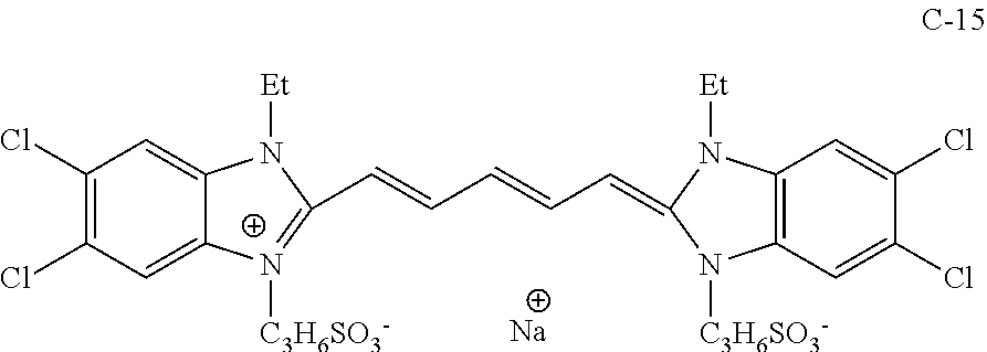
C1(Cl)=C(Cl)C=C2C(=C1)N([Et])C(C=CC=CC=C1N([Et])C3=C(C=C(Cl)C(Cl)=C3)N1[C3H6SO3-])=[N+]2[C3H6SO3-].[Na]
